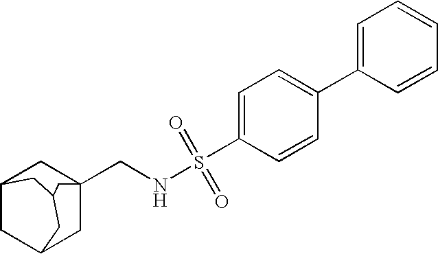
C12CC3CC(CNS(C4=CC=C(C5=CC=CC=C5)C=C4)(=O)=O)(C1)CC(C2)C3
